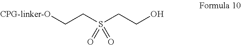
C([CPG-linker-O])CS(CCO)(=O)=O
